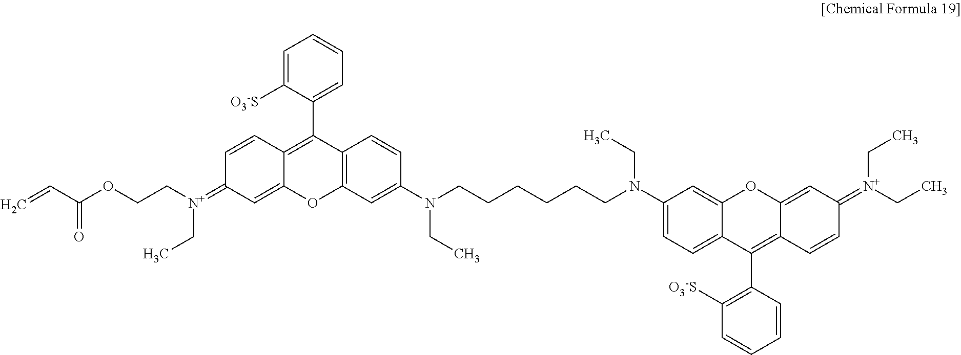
C1=C([O3-S])C(C2=C3C(=CC(=[N+](CCOC(=O)C=C)CC)C=C3)OC3=C2C=CC(N(CCCCCCN(C2=CC=C4C(=C2)OC2=CC(=[N+](CC)CC)C=CC2=C4C2=C([O3-S])C=CC=C2)CC)CC)=C3)=CC=C1
